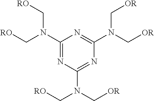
C1(N(C[RO])C[RO])=NC(N(C[OR])C[RO])=NC(N(C[OR])C[OR])=N1
